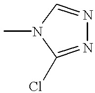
N1=C(Cl)N(C)C=N1
